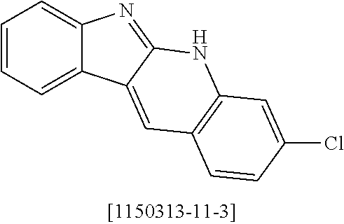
C1=CC=C2C(=C1)N=C1C2=CC2=C(N1)C=C(Cl)C=C2
